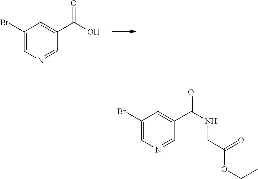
C1=C(Br)C=C(C(O)=O)C=N1.C1=C(Br)C=C(C(NCC(OCC)=O)=O)C=N1
